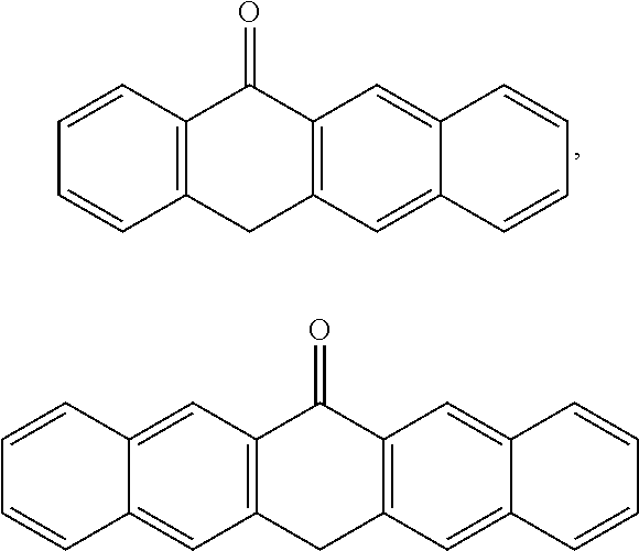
C1=CC2=C(C=C1)CC1=C(C2=O)C=C2C(=C1)C=CC=C2.C12=CC3=C(C=C1C=CC=C2)CC1=C(C3=O)C=C2C(=C1)C=CC=C2
